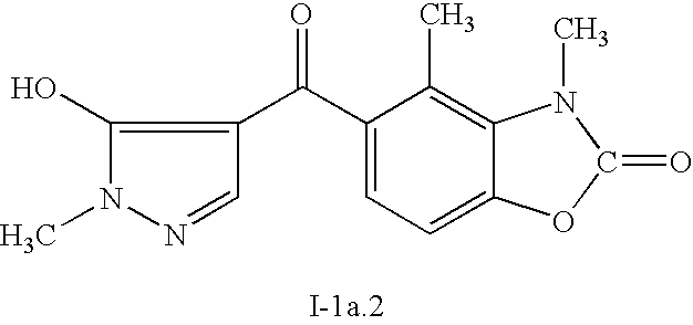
C1(O)=C(C(C2=CC=C3C(=C2C)N(C)C(=O)O3)=O)C=NN1C
